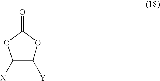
C1([X])OC(=O)OC1[Y]
